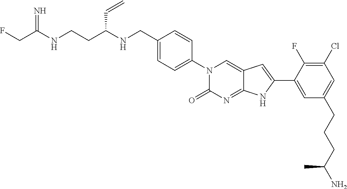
C(C(NCCC(NCC1=CC=C(N2C(=O)N=C3C(=C2)C=C(C2=CC(CCCC(N)C)=CC(Cl)=C2F)N3)C=C1)C=C)=N)F
